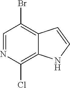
C1=NC(Cl)=C2C(=C1Br)C=CN2
